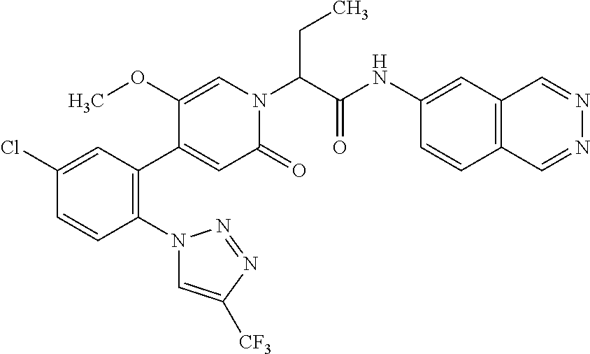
C1(Cl)=CC(C2=CC(=O)N(C(C(NC3=CC4=C(C=C3)C=NN=C4)=O)CC)C=C2OC)=C(N2C=C([CF3])N=N2)C=C1
